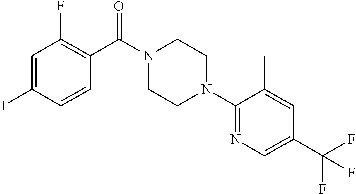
C1=C(I)C=CC(C(N2CCN(C3=NC=C(C(F)(F)F)C=C3C)CC2)=O)=C1F
